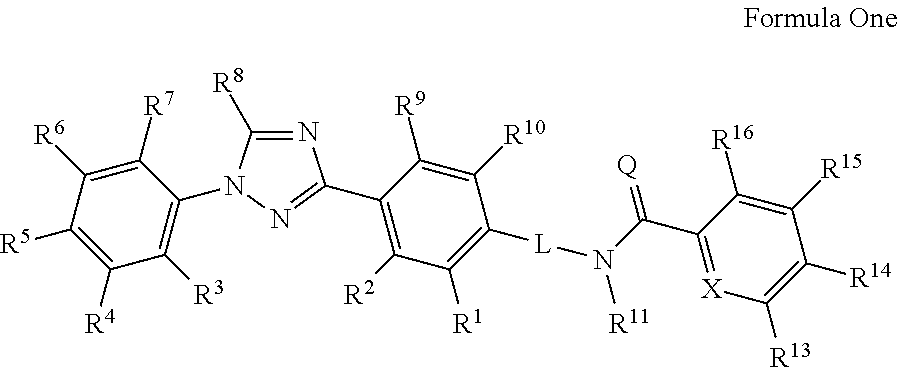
N1=C([R8])N(C2=C([R3])C([R4])=C([R5])C([R6])=C2[R7])N=C1C1=C([R2])C([R1])=C([L]N(C(C2=[X]C([R13])=C([R14])C([R15])=C2[R16])=[Q])[R11])C([R10])=C1[R9]
